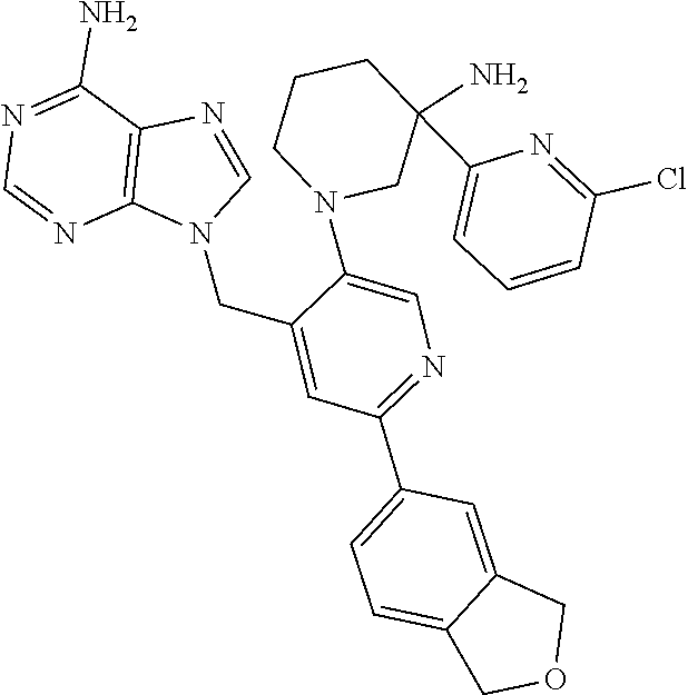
C1=NC2=C(N1CC1=CC(C3=CC=C4C(=C3)COC4)=NC=C1N1CC(C3=CC=CC(Cl)=N3)(N)CCC1)N=CN=C2N
